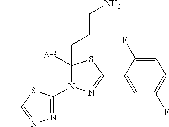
N1=C(N2C([Ar2])(CCCN)SC(C3=CC(F)=CC=C3F)=N2)SC(C)=N1
